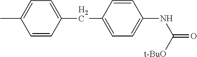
CC1=CC=C(CC2=CC=C(NC([t-BuO])=O)C=C2)C=C1
